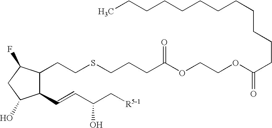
C1(C=CC(C[R5-1])O)C(CCSCCCC(OCCOC(CCCCCCCCCCCC)=O)=O)C(F)CC1O
